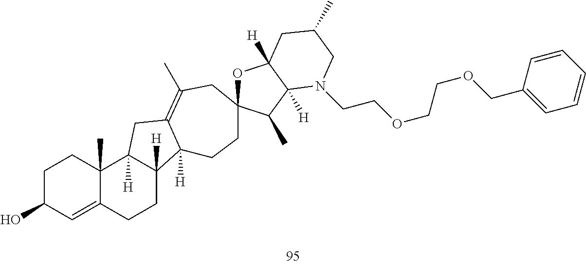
C1C(O)C=C2C(C)(C1)C1([H])C([H])(CC2)C2([H])C(=C(C)CC3(CC2)OC2([H])C([H])(C3C)N(CCOCCOCC3=CC=CC=C3)CC(C)C2)C1
